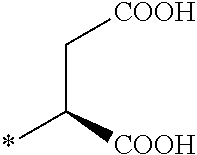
*C([COOH])C[COOH]
